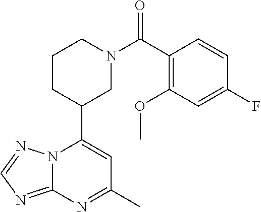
N12C(=NC=N1)N=C(C)C=C2C1CN(C(=O)C2=C(OC)C=C(F)C=C2)CCC1
